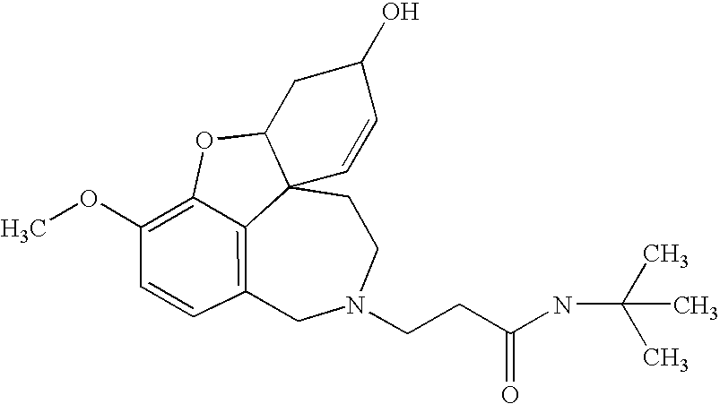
C12=C3C=CC(OC)=C1OC1CC(O)C=CC21CCN(CCC(NC(C)(C)C)=O)C3
